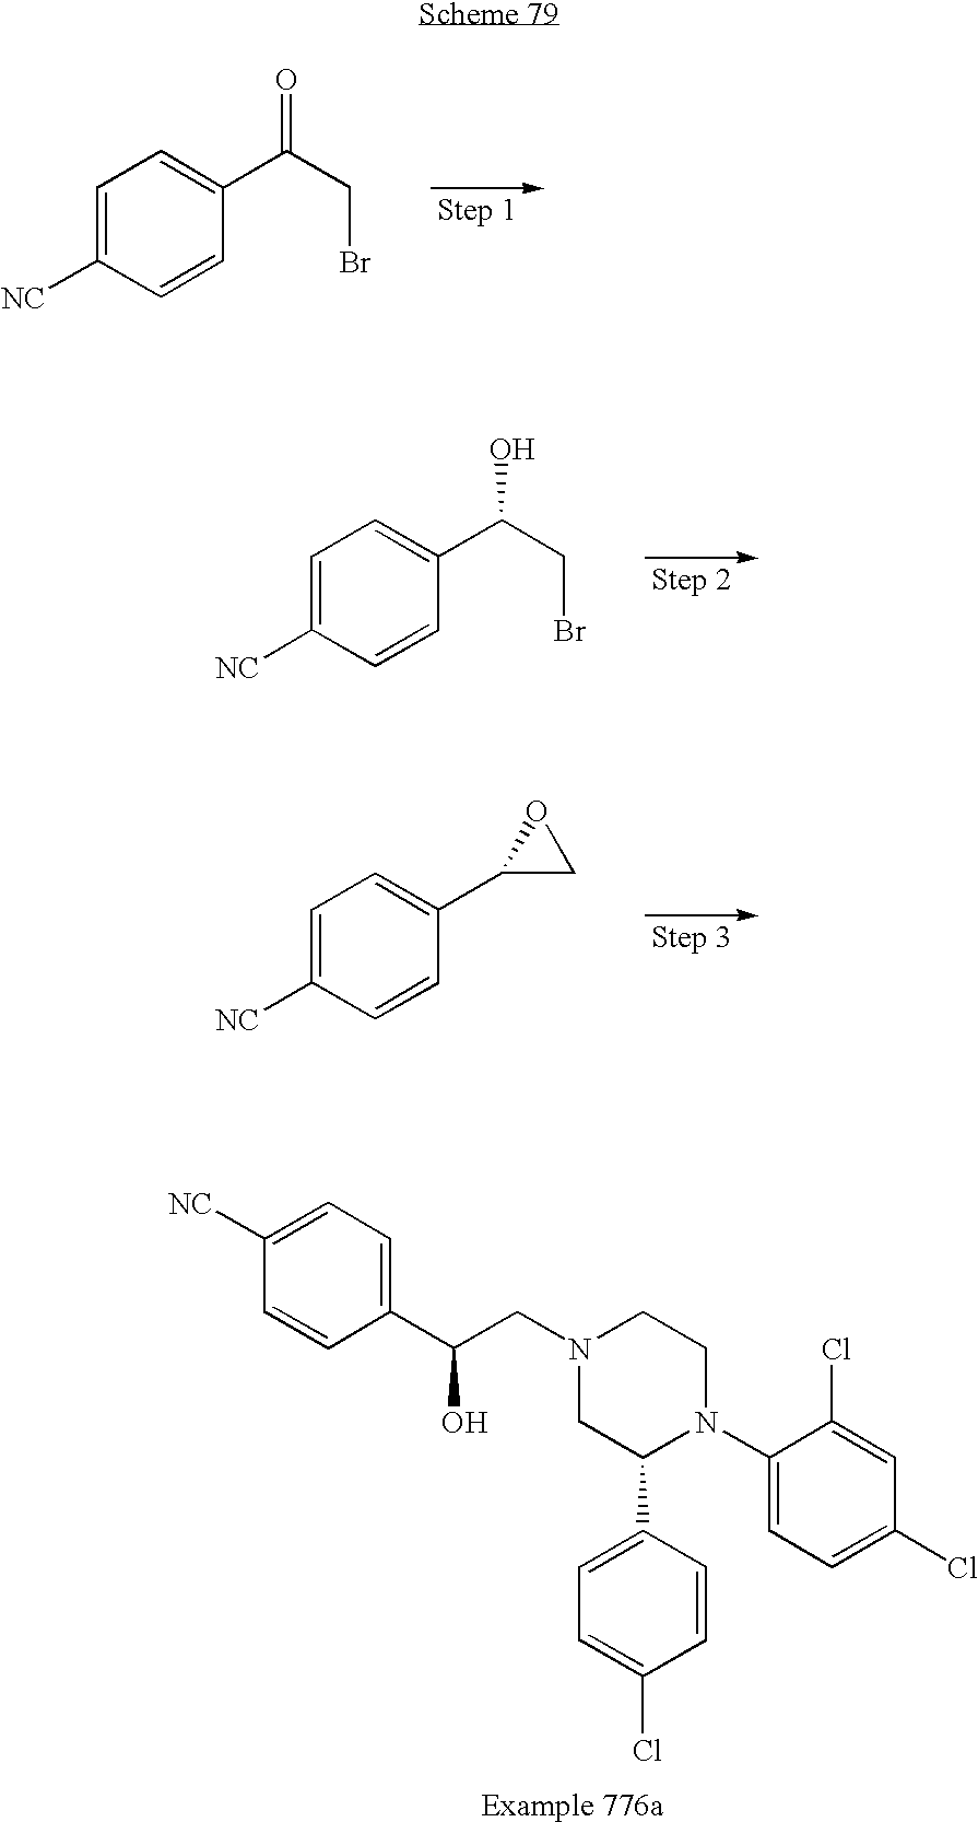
N1(CC(C2=CC=C([NC])C=C2)O)CC(C2=CC=C(Cl)C=C2)N(C2=CC=C(Cl)C=C2Cl)CC1.C1=C([NC])C=CC(C(CBr)=O)=C1.C1=C([NC])C=CC(C(CBr)O)=C1.C1=C([NC])C=CC(C2CO2)=C1
